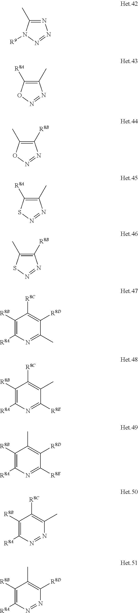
N1=C(C)N([R9])N=N1.C1(C)=C([R8A])ON=N1.C1([R8B])=C(C)ON=N1.C1(C)=C([R8A])SN=N1.C1([R8B])=C(C)SN=N1.C1([R8B])=C([R8A])N=C(C)C([R8D])=C1[R8C].C1([R8B])=C([R8A])N=C([R8E])C(C)=C1[R8C].C1([R8B])=C([R8A])N=C([R8E])C([R8D])=C1C.C1([R8B])=C([R8A])N=NC(C)=C1[R8C].C1([R8B])=C([R8A])N=NC([R8D])=C1C
